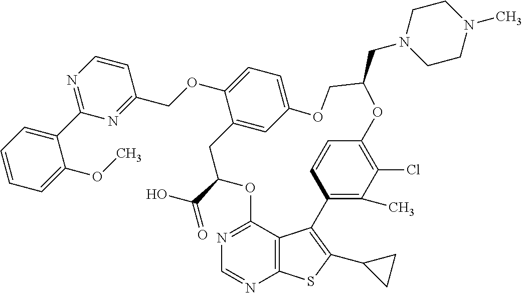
C1=C2C=C(C(OCC3=NC(C4=CC=CC=C4OC)=NC=C3)=C1)CC(C(=O)O)OC1=NC=NC3=C1C(=C(C1CC1)S3)C1=C(C)C(Cl)=C(C=C1)OC(CN1CCN(C)CC1)CO2
